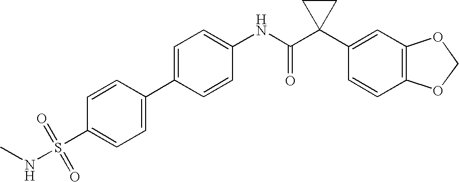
C1(NC(C2(C3=CC4=C(C=C3)OCO4)CC2)=O)=CC=C(C2=CC=C(S(=O)(=O)NC)C=C2)C=C1
